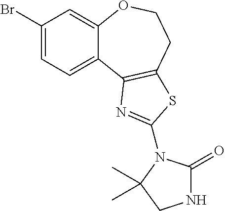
C1(Br)=CC=C2C(=C1)OCCC1=C2N=C(N2C(=O)NCC2(C)C)S1
